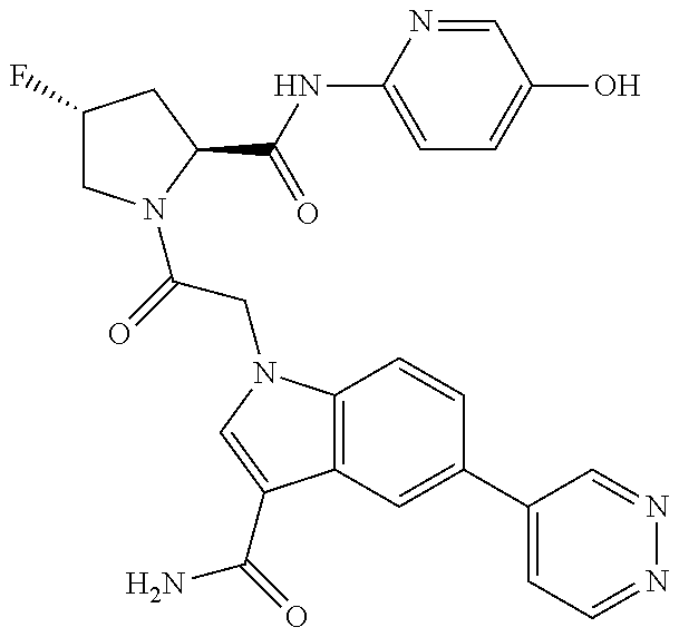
C1(F)CN(C(=O)CN2C3=C(C(C(N)=O)=C2)C=C(C2=CC=NN=C2)C=C3)C(C(NC2=CC=C(O)C=N2)=O)C1
